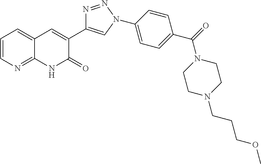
C1=CN=C2C(=C1)C=C(C1=CN(C3=CC=C(C(N4CCN(CCCOC)CC4)=O)C=C3)N=N1)C(=O)N2
